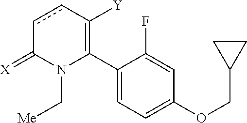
C1(C2=C([Y])ccC(=[X])N2C[Me])=CC=C(OCC2CC2)C=C1F
